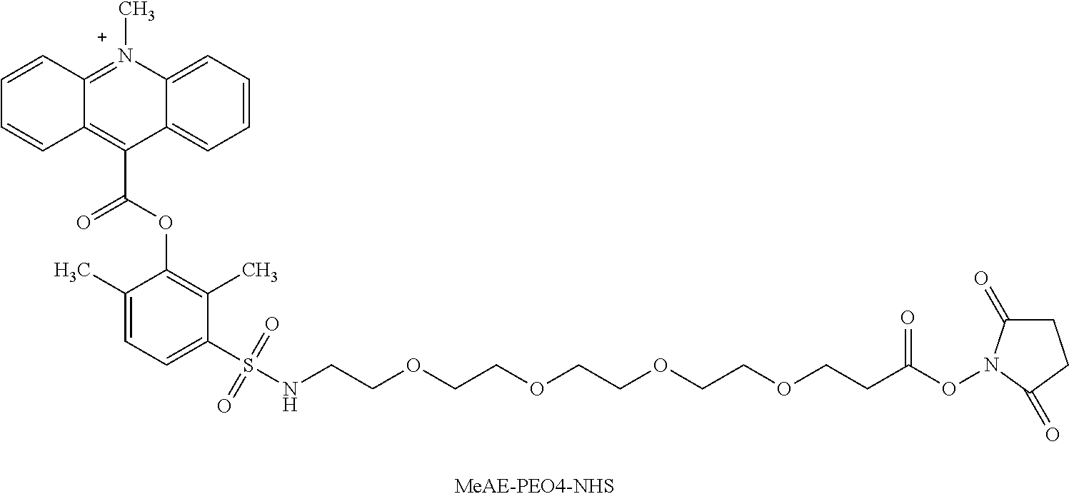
C12=C(C(=O)OC3=C(C)C(S(NCCOCCOCCOCCOCCC(ON4C(=O)CCC4=O)=O)(=O)=O)=CC=C3C)C3=CC=CC=C3[N+](C)=C1C=CC=C2
